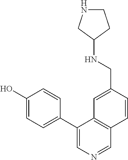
C1(O)=CC=C(C2=CN=CC3=C2C=C(CNC2CCNC2)C=C3)C=C1
